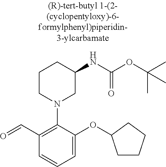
C1(C=O)=C(N2CC(NC(OC(C)(C)C)=O)CCC2)C(OC2CCCC2)=CC=C1
